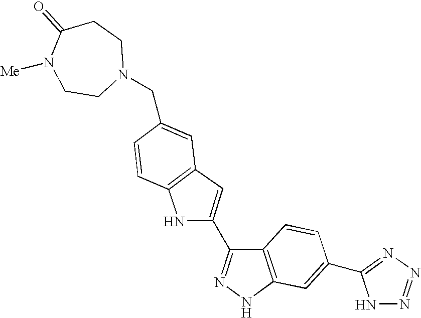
N1([Me])CCN(CC2=CC3=C(C=C2)NC(C2=NNC4=C2C=CC(C2=NN=NN2)=C4)=C3)CCC1=O
